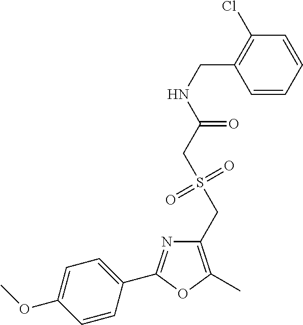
C1=CC(C2=NC(CS(=O)(=O)CC(=O)NCC3=C(Cl)C=CC=C3)=C(C)O2)=CC=C1OC
